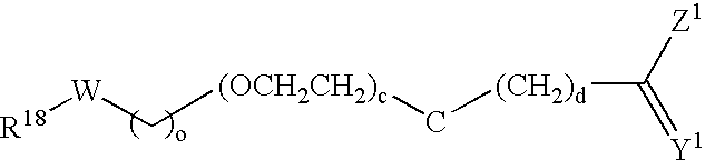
[R18][W]C[(OCH2CH2)c]C[(CH2)d]C(=[Y1])[Z1]
